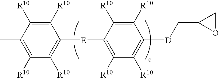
C1([R10])=C([R10])C(C)=C([R10])C([R10])=C1[E]C1=C([R10])C([R10])=C([D]CC2CO2)C([R10])=C1[R10]
